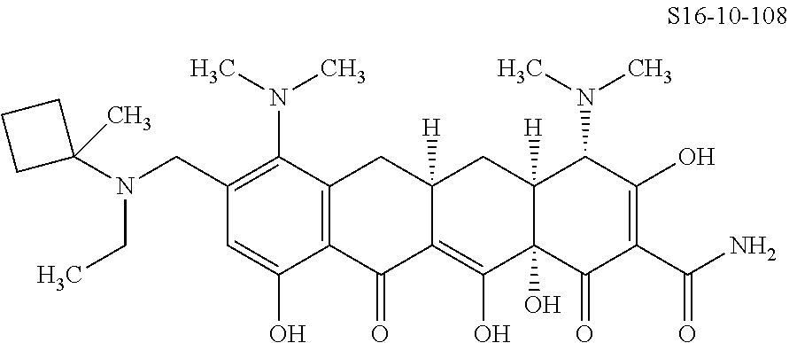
C12=C(C(N(C)C)=C(CN(C3(C)CCC3)CC)C=C1O)CC1([H])C(=C(O)C3(O)C([H])(C1)C(N(C)C)C(O)=C(C(N)=O)C3=O)C2=O
